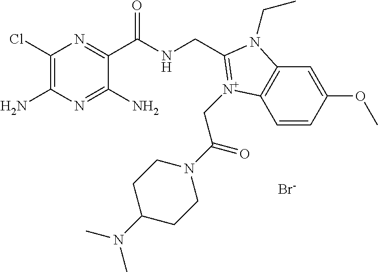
C1(Cl)=C(N)N=C(N)C(C(NCC2=[N+](CC(=O)N3CCC(N(C)C)CC3)C3=C(C=C(OC)C=C3)N2CC)=O)=N1.[Br-]
